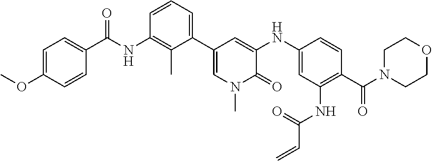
C1=CC(C(NC2=C(C)C(C3=CN(C)C(=O)C(NC4=CC(NC(C=C)=O)=C(C(N5CCOCC5)=O)C=C4)=C3)=CC=C2)=O)=CC=C1OC
